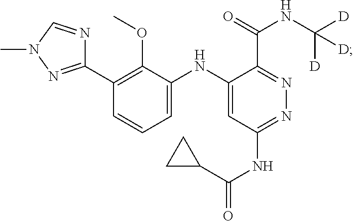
C1(NC2=CC=CC(C3=NN(C)C=N3)=C2OC)=CC(NC(=O)C2CC2)=NN=C1C(=O)NC([D])([D])[D]
